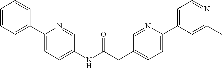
C1=CC=C(C2=CC=C(NC(CC3=CC=C(C4=CC=NC(C)=C4)N=C3)=O)C=N2)C=C1
